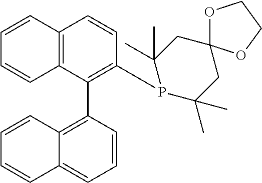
C12=C(C(C3=C4C(=CC=C3)C=CC=C4)=C(P3C(C)(C)CC4(CC3(C)C)OCCO4)C=C1)C=CC=C2
